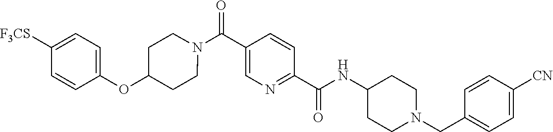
N(C(C1=NC=C(C(=O)N2CCC(OC3=CC=C([SCF3])C=C3)CC2)C=C1)=O)C1CCN(CC2=CC=C([CN])C=C2)CC1
